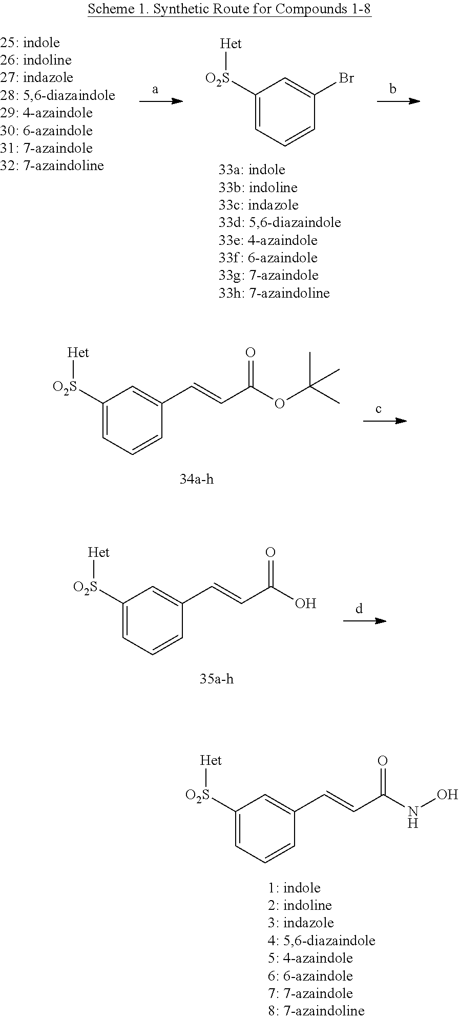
C1([O2S][Het])=CC=CC(Br)=C1.C1([O2S][Het])=CC=CC(C=CC(OC(C)(C)C)=O)=C1.C1([O2S][Het])=CC=CC(C=CC(O)=O)=C1.C1([O2S][Het])=CC=CC(C=CC(NO)=O)=C1
